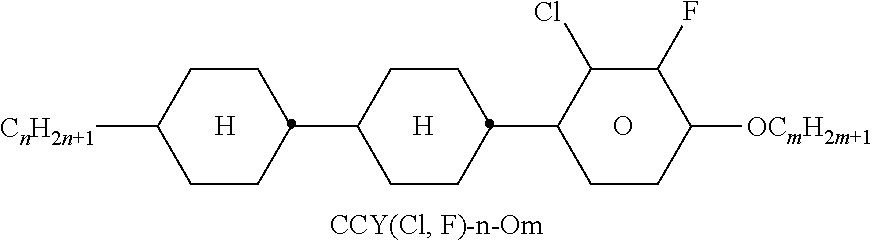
[H].O.[H].C1CC(C2C(Cl)C(F)C([OCmH2m+1])CC2)CCC1C1CCC([CnH2n+1])CC1
